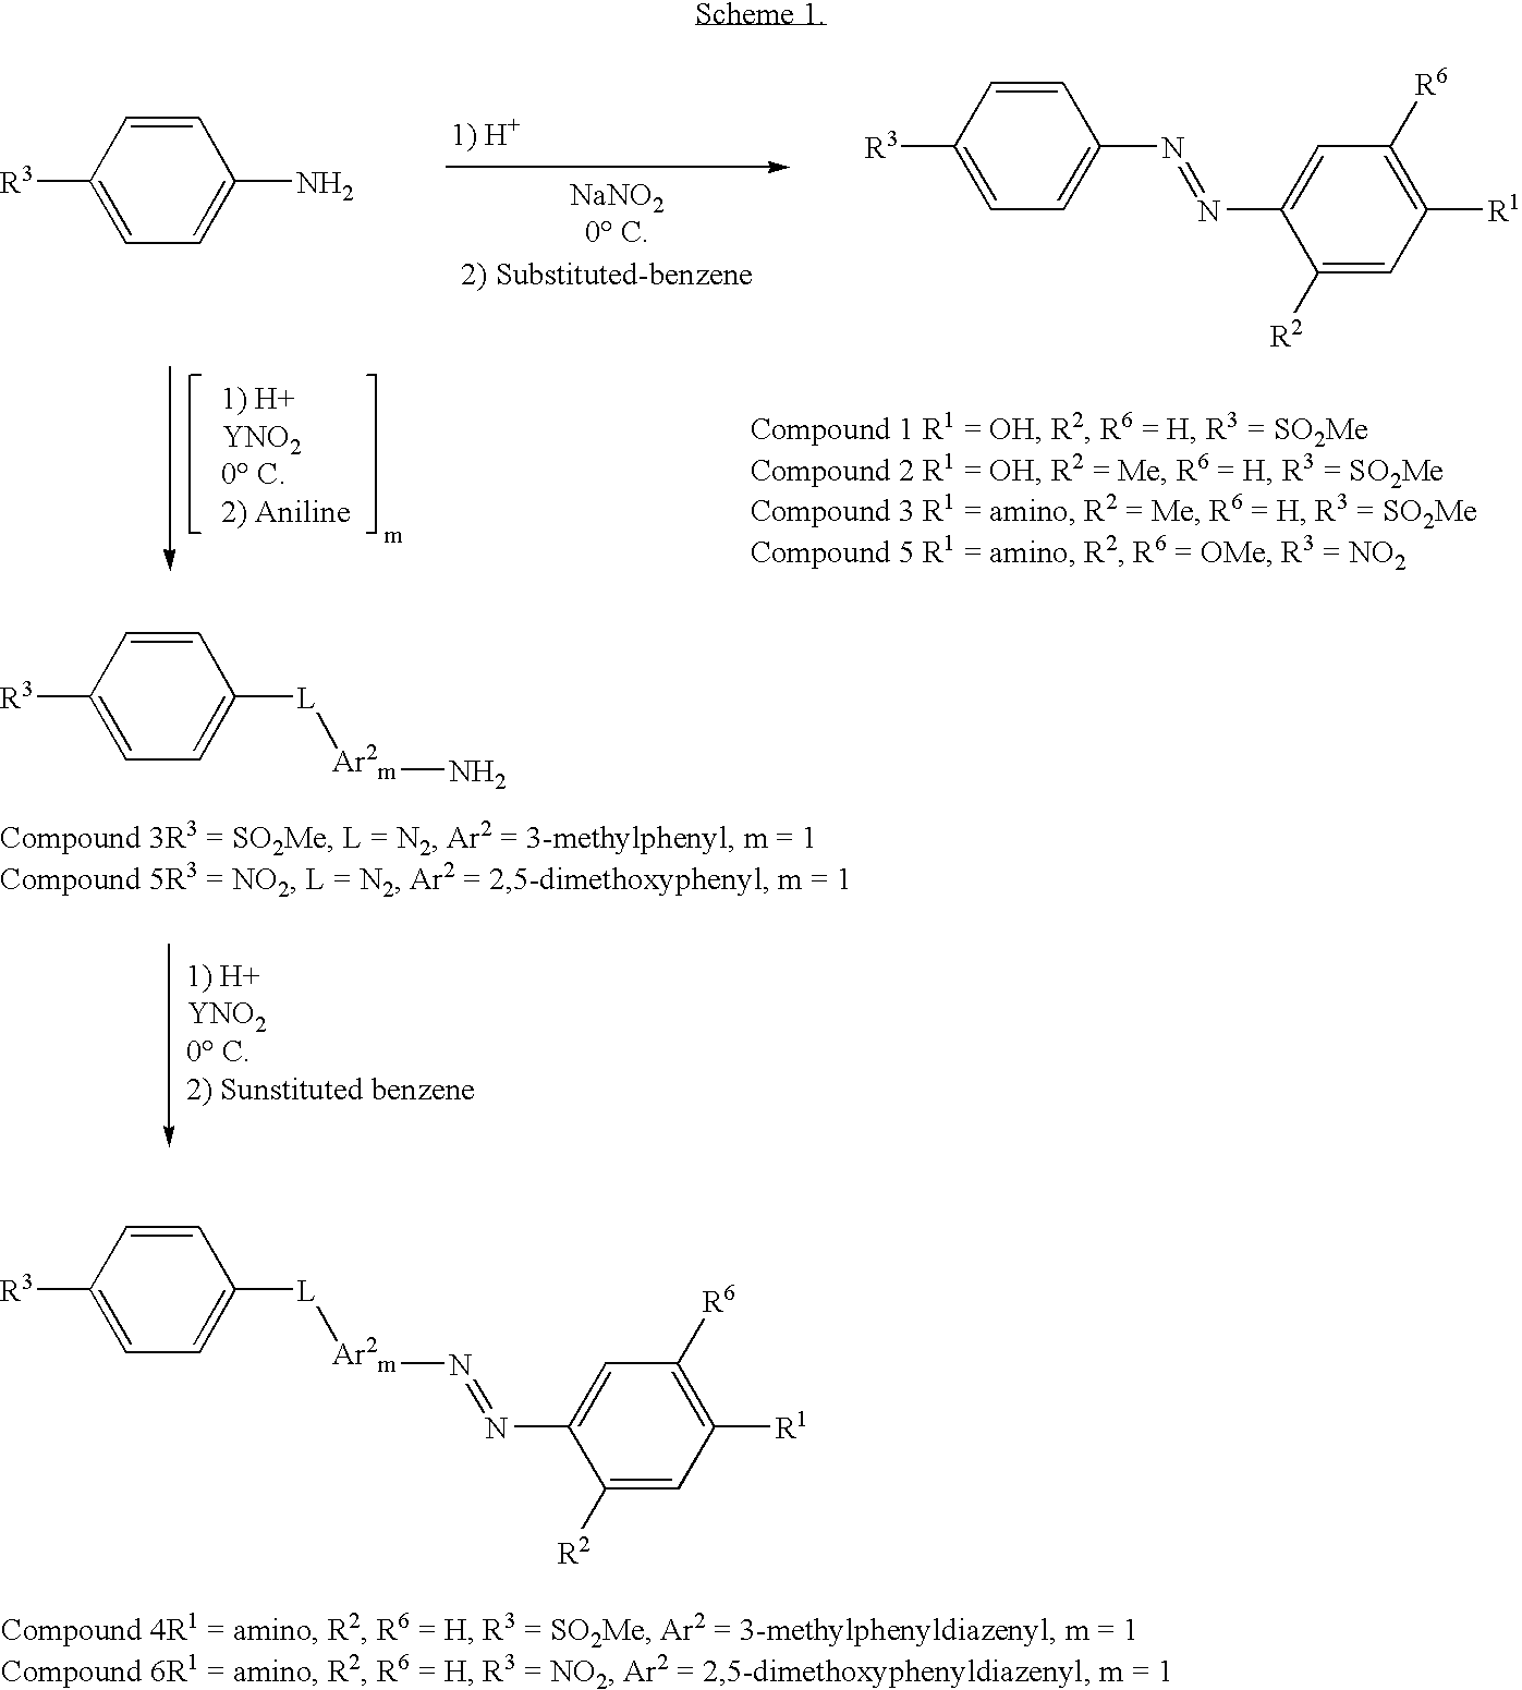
[R3]C1=CC=C(N)C=C1.[R3]C1=CC=C(N=NC2=CC([R6])=C([R1])C=C2[R2])C=C1.[R3]C1=CC=C([L][Ar2m]N)C=C1.[R3]C1=CC=C([L][Ar2m]N=NC2=CC([R6])=C([R1])C=C2[R2])C=C1
